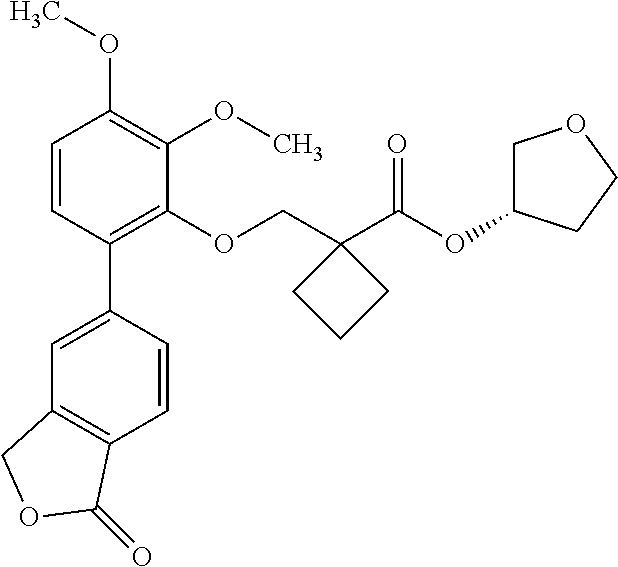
C1=CC(C2=CC3=C(C=C2)C(=O)OC3)=C(OCC2(C(OC3COCC3)=O)CCC2)C(OC)=C1OC
